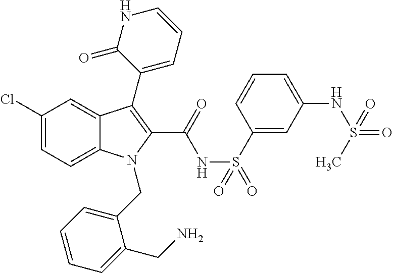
C1(Cl)=CC=C2C(=C1)C(C1=CC=CNC1=O)=C(C(=O)NS(=O)(=O)C1=CC(NS(=O)(C)=O)=CC=C1)N2CC1=CC=CC=C1CN
